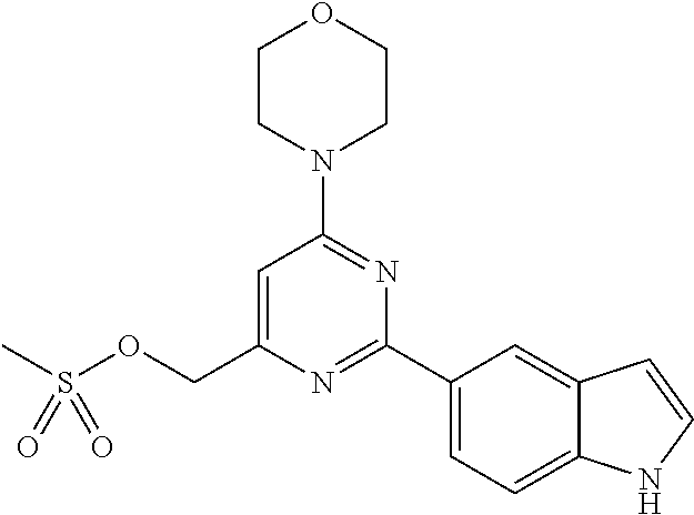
C1=C(COS(C)(=O)=O)N=C(C2=CC=C3C(=C2)C=CN3)N=C1N1CCOCC1
